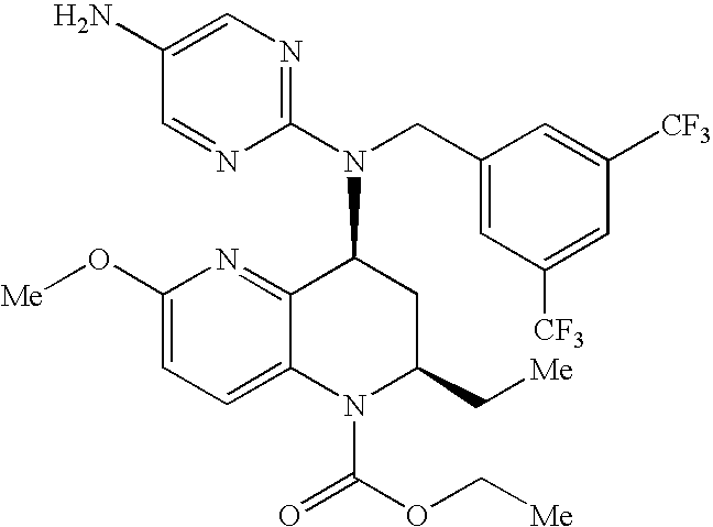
C1(N)=CN=C(N(CC2=CC([CF3])=CC([CF3])=C2)C2C3=NC(O[Me])=CC=C3N(C(=O)OC[Me])C(C[Me])C2)N=C1
